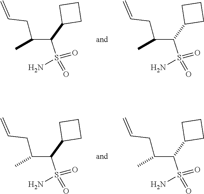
NS(C(C(CC=C)C)C1CCC1)(=O)=O.NS(C(C(CC=C)C)C1CCC1)(=O)=O.NS(C(C(CC=C)C)C1CCC1)(=O)=O.NS(C(C(CC=C)C)C1CCC1)(=O)=O
